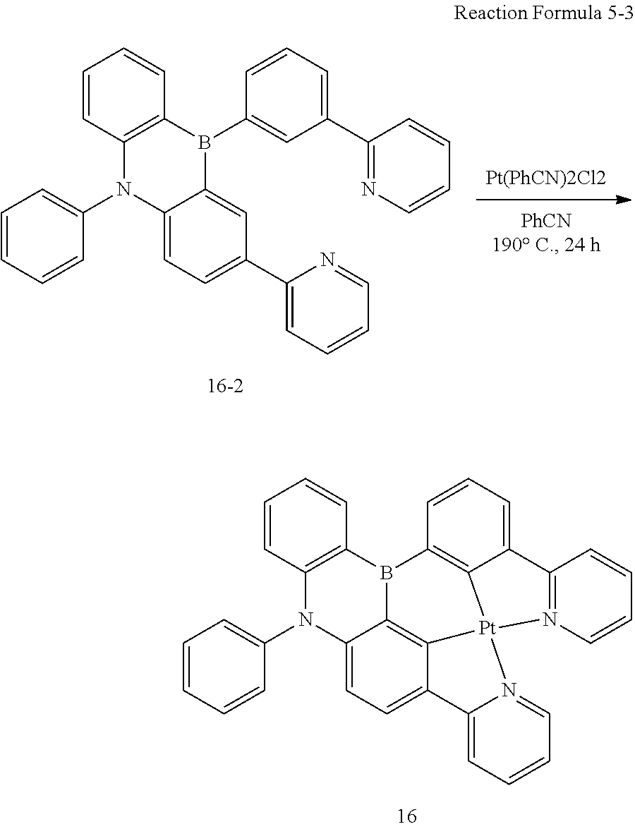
C12=C(C=CC=C1)B1C3=C4C(=CC=C3N2C2=CC=CC=C2)C2=CC=CC=N2[Pt]42C3=C1C=CC=C3C1=N2C=CC=C1.C12=C(C=CC=C1)B(C1=CC(C3=NC=CC=C3)=CC=C1)C1=CC(C3=CC=CC=N3)=CC=C1N2C1=CC=CC=C1
